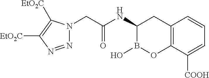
N1=NC([EtO2C])=C([EtO2C])N1CC(=O)NC1B(O)OC2=C(C1)C=CC=C2[COOH]
